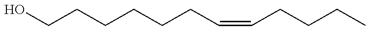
OCCCCCCC=CCCCC
